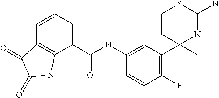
C1=C(NC(C2=CC=CC3=C2NC(=O)C3=O)=O)C=CC(F)=C1C1(C)N=C(N)SCC1
